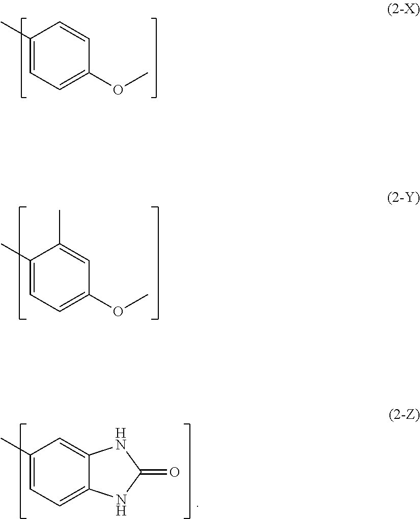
C1(C)=CC=C(OC)C=C1.C1(C)=CC=C(OC)C=C1C.C1(C)=CC=C2C(=C1)NC(=O)N2
